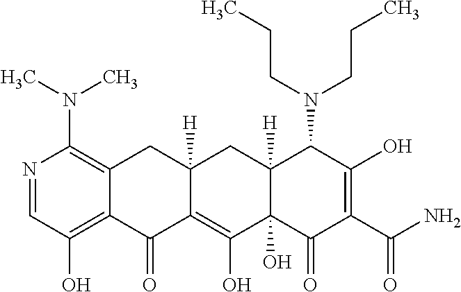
N1=CC(O)=C2C(=C1N(C)C)CC1([H])CC3([H])C(N(CCC)CCC)C(O)=C(C(=O)N)C(=O)C3(O)C(O)=C1C2=O
